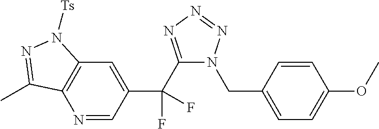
N1=CC(C(C2=NN=NN2CC2=CC=C(OC)C=C2)(F)F)=CC2=C1C(C)=NN2[Ts]
